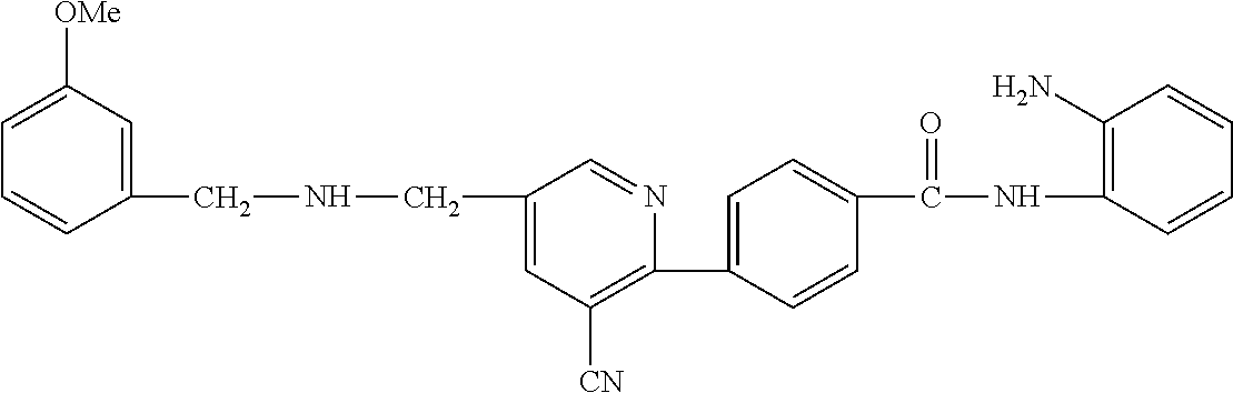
C1(CNCC2=CC([OMe])=CC=C2)=CC([CN])=C(C2=CC=C(C(NC3=C(N)C=CC=C3)=O)C=C2)N=C1
